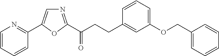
N1=C(C(CCC2=CC(OCC3=CC=CC=C3)=CC=C2)=O)OC(C2=NC=CC=C2)=C1
